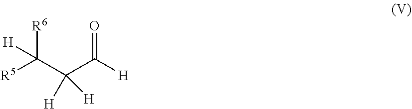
O=C([H])C([H])(C([H])([R6])[R5])[H]
